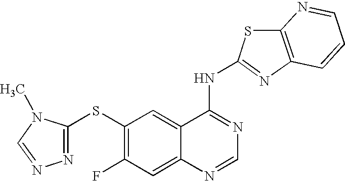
N1=C(SC2=C(F)C=C3C(=C2)C(NC2=NC4=C(S2)N=CC=C4)=NC=N3)N(C)C=N1
